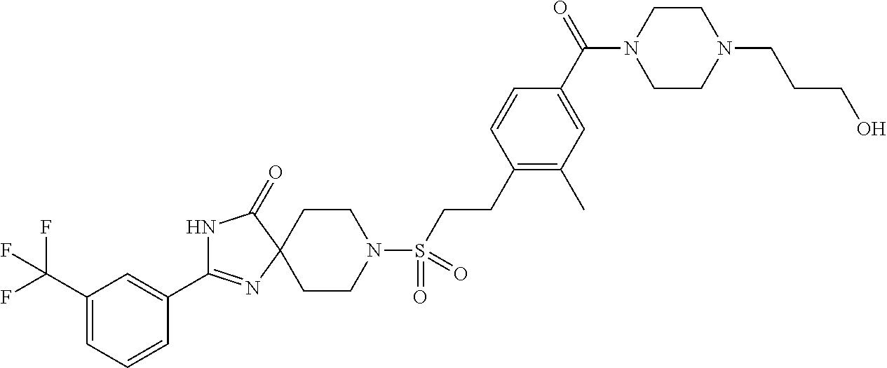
N1C(=O)C2(N=C1C1=CC(C(F)(F)F)=CC=C1)CCN(S(=O)(=O)CCC1=C(C)C=C(C(=O)N3CCN(CCCO)CC3)C=C1)CC2
